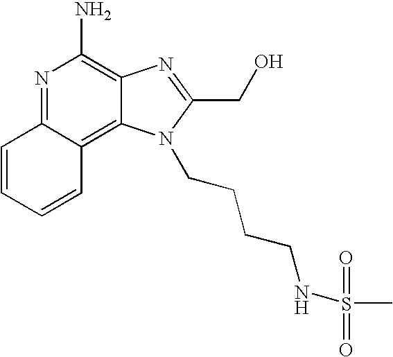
N1=C2C(=C3C(=C1N)N=C(CO)N3CCCCNS(C)(=O)=O)C=CC=C2
